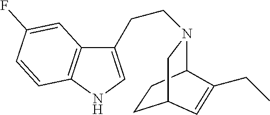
C1(CCN2C3CCC(C2)C=C3CC)=CNC2=C1C=C(F)C=C2
